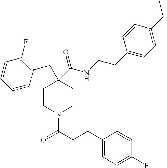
C1CN(C(=O)CCC2=CC=C(F)C=C2)CCC1(C(NCCC1=CC=C(CC)C=C1)=O)CC1=C(F)C=CC=C1
